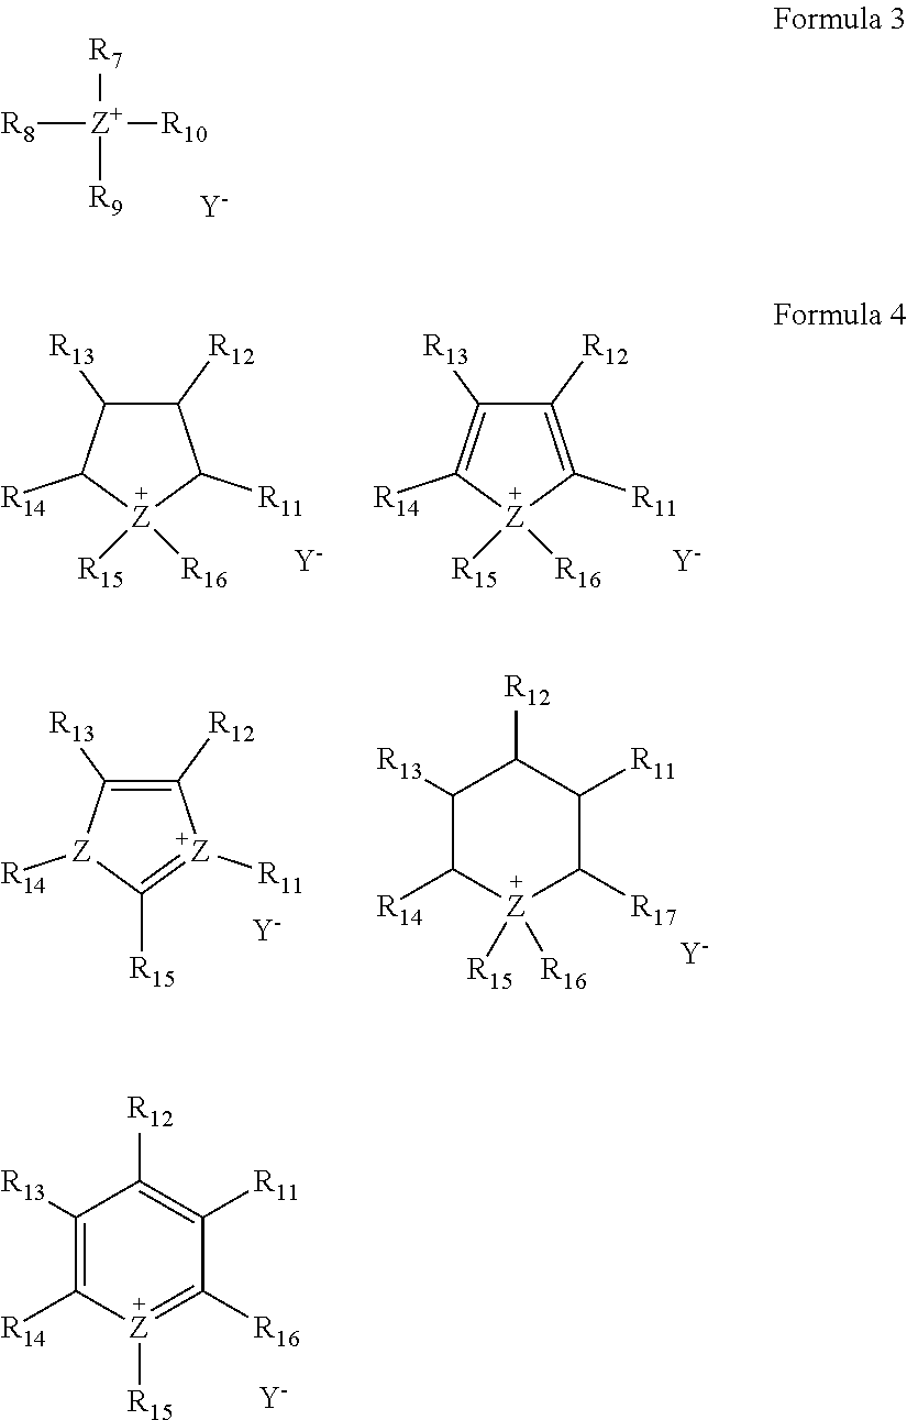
C1([R13])=C([R14])[Z]([R15])=C([R16])C([R11])=C1[R12].[Y].[R7][Z+]([R10])([R8])[R9].[Y].C1([R12])C([R13])C([R14])[Z]([R15])([R16])C1[R11].[Y].C1([R12])=C([R11])[Z]([R15])([R16])C([R14])=C1[R13].[Y].C1([R12])=C([R13])[Z]([R14])C([R15])=[Z]1[R11].[Y].C1([R13])C([R14])[Z]([R15])([R16])C([R17])C([R11])C1[R12].[Y]
